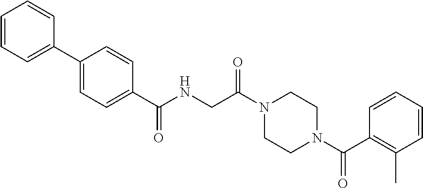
C1=CC=C(C2=CC=C(C(NCC(=O)N3CCN(C(=O)C4=C(C)C=CC=C4)CC3)=O)C=C2)C=C1
